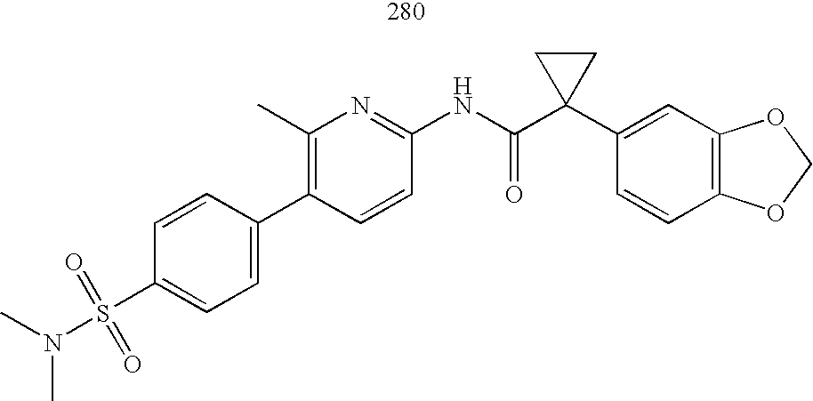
C1(C2=CC=C(S(N(C)C)(=O)=O)C=C2)=C(C)N=C(NC(C2(C3=CC4=C(C=C3)OCO4)CC2)=O)C=C1
